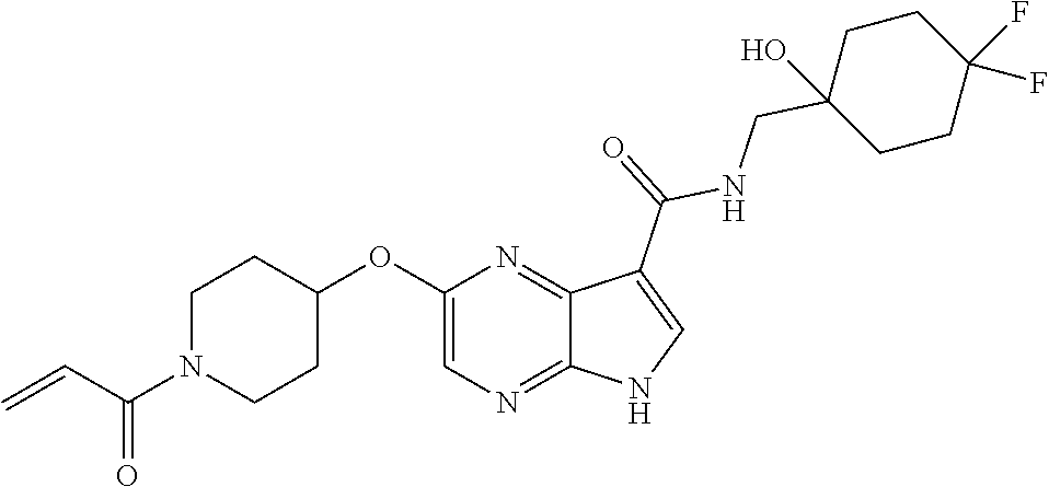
C1N(C(C=C)=O)CCC(OC2=CN=C3C(=N2)C(C(=O)NCC2(O)CCC(F)(F)CC2)=CN3)C1
